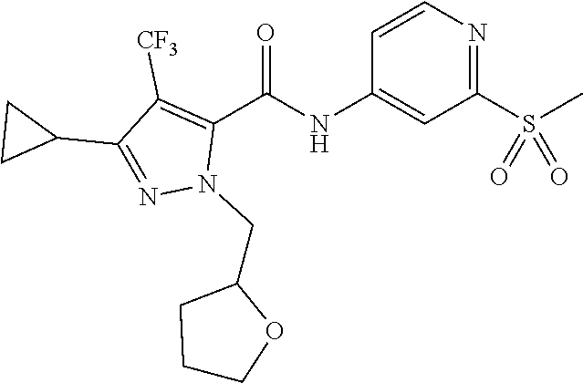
O=C(NC1=CC(S(C)(=O)=O)=NC=C1)C1=C([CF3])C(C2CC2)=NN1CC1CCCO1
